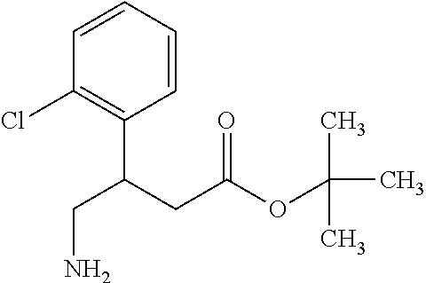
C1=CC=CC(C(CC(=O)OC(C)(C)C)CN)=C1Cl
